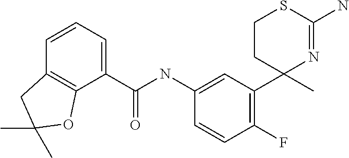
C1(NC(=O)C2=CC=CC3=C2OC(C)(C)C3)=CC(C2(C)N=C(N)SCC2)=C(F)C=C1
